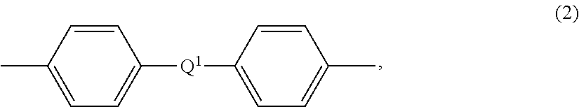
C1([Q1]C2=CC=C(C)C=C2)=CC=C(C)C=C1
